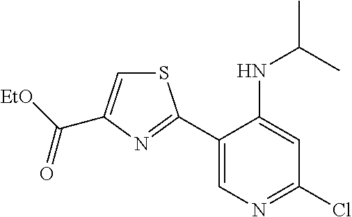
C1(C2=NC(C(=O)[EtO])=CS2)=CN=C(Cl)C=C1NC(C)C
